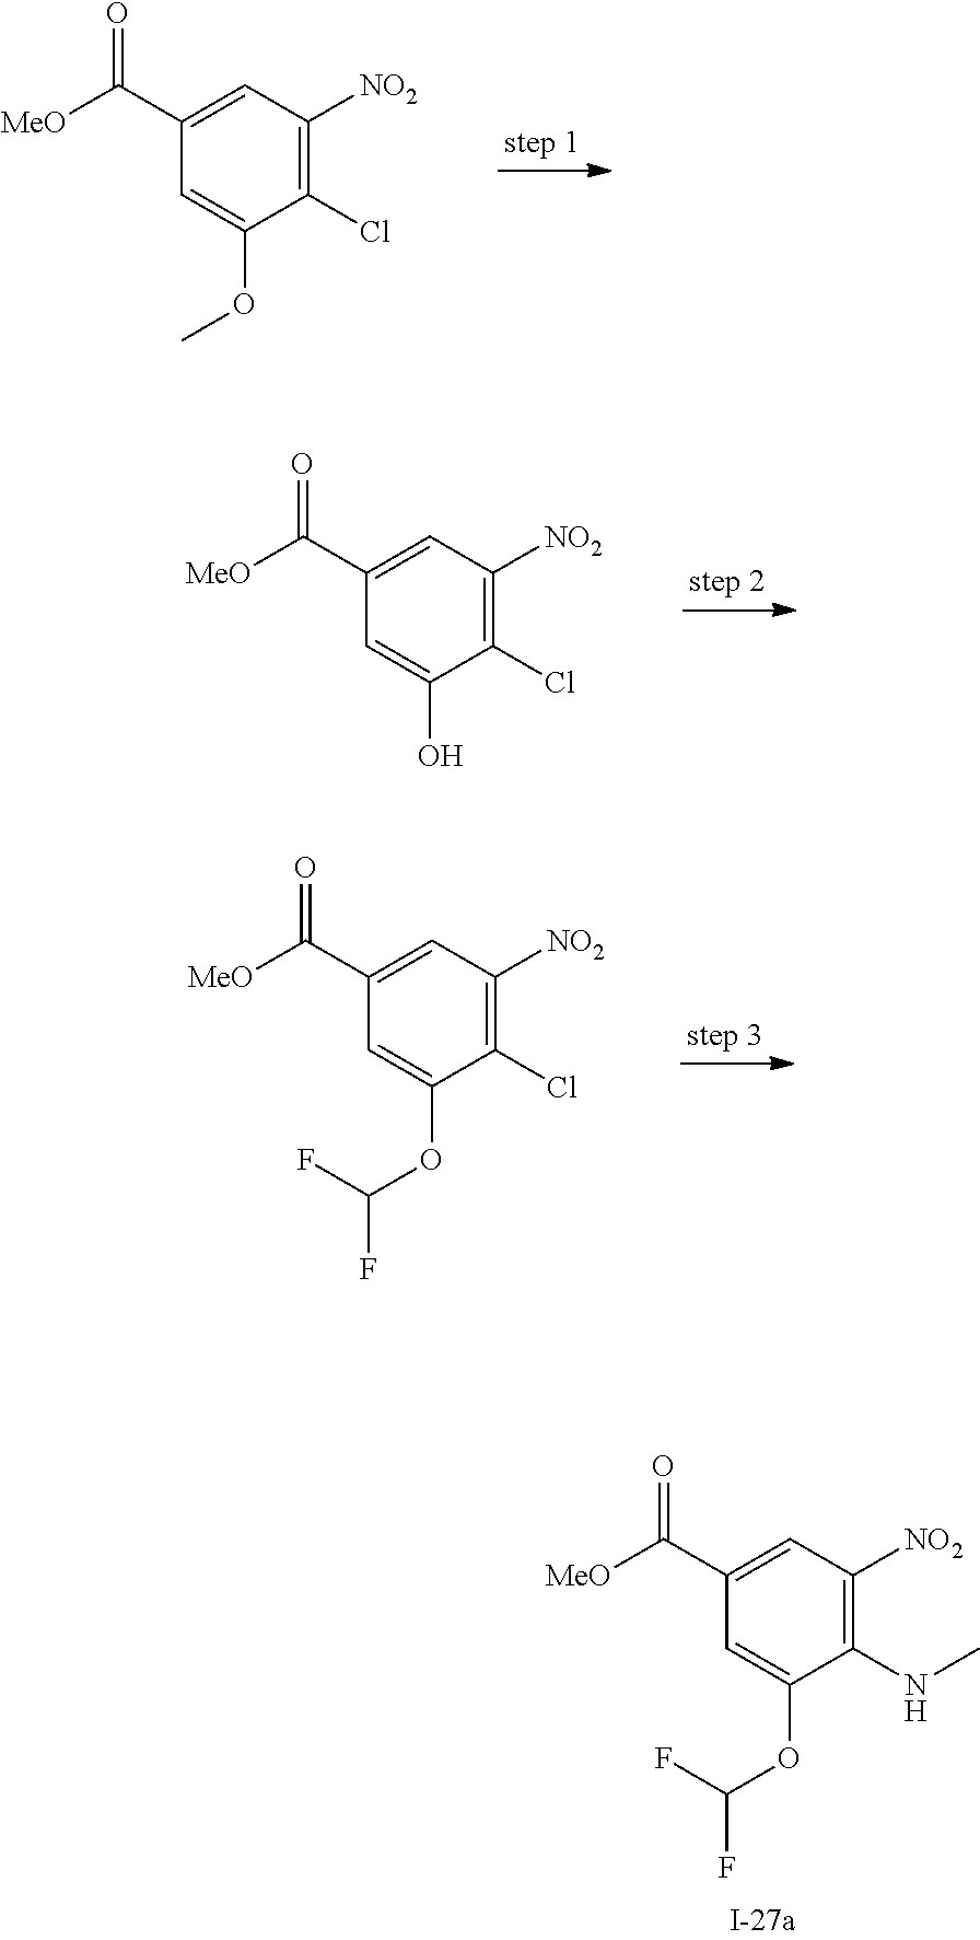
C1(Cl)=C([NO2])C=C(C([MeO])=O)C=C1OC.C1(Cl)=C([NO2])C=C(C([MeO])=O)C=C1O.C1(Cl)=C([NO2])C=C(C([MeO])=O)C=C1OC(F)F.C1(NC)=C([NO2])C=C(C([MeO])=O)C=C1OC(F)F
